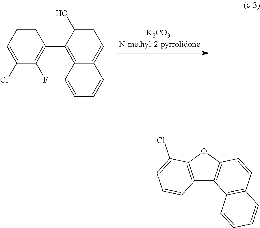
C1=C(O)C(C2=C(F)C(Cl)=CC=C2)=C2C(=C1)C=CC=C2.C12=C(OC3=C1C1=C(C=C3)C=CC=C1)C(Cl)=CC=C2
